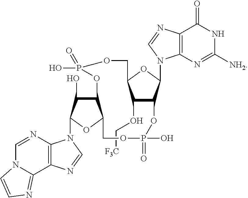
C(OC1C2OP(=O)(O)OCC3C(C(O)C(N4C5=C(C6=NC=CN6C=N5)N=C4)O3)OP(=O)(O)OCC1OC2N1C2=C(C(=O)NC([NH2])=N2)N=C1)[F3C]
